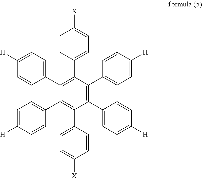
C1(C2=CC=C([H])C=C2)=C(C2=CC=C([H])C=C2)C(C2=CC=C([X])C=C2)=C(C2=CC=C([H])C=C2)C(C2=CC=C([H])C=C2)=C1C1=CC=C([X])C=C1
